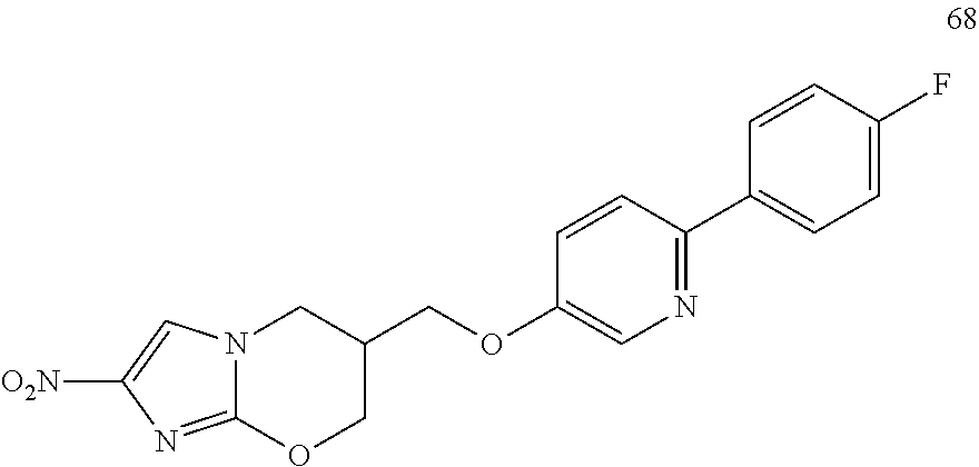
C12=NC([O2N])=CN1CC(COC1=CN=C(C3=CC=C(F)C=C3)C=C1)CO2
